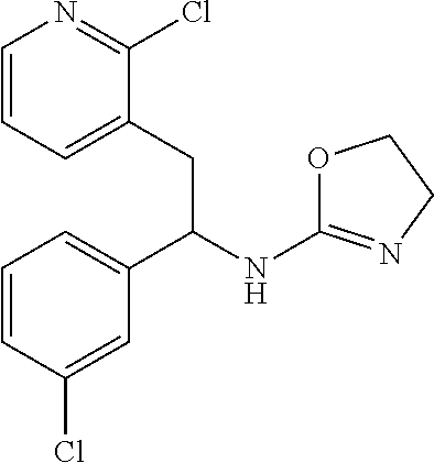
C1=CC=C(CC(NC2=NCCO2)C2=CC=CC(Cl)=C2)C(Cl)=N1
